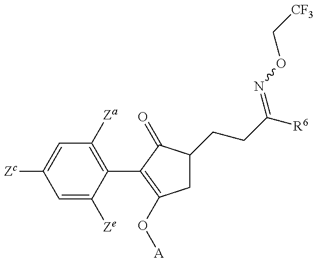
C1=C([Ze])C(C2=C(O[A])CC(CCC([R6])=NOC[CF3])C2=O)=C([Za])C=C1[Zc]
